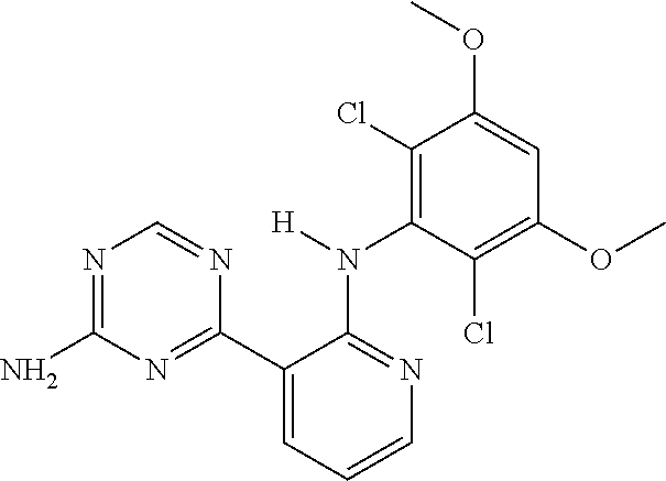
N1=C(C2=CC=CN=C2N([H])C2=C(Cl)C(OC)=CC(OC)=C2Cl)N=CN=C1N
